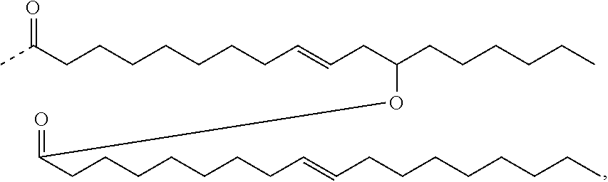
CC(CCCCCCCC=CCC(CCCCCC)OC(CCCCCCCC=CCCCCCCCC)=O)=O
